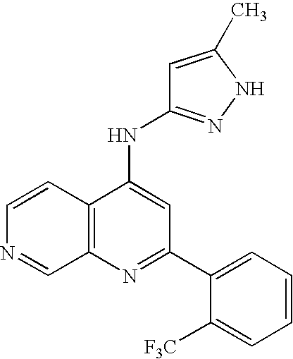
N1=C(C2=CC=CC=C2[F3C])C=C(NC2=NNC(C)=C2)C2=C1C=NC=C2
